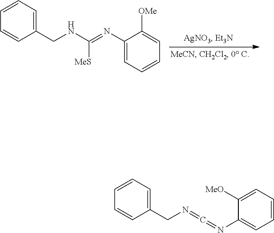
C1=CC=C(CNC([MeS])=NC2=CC=CC=C2[OMe])C=C1.C1=CC=C(CN=C=NC2=CC=CC=C2[MeO])C=C1
